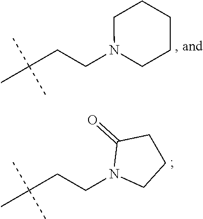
C(CCN1CCCCC1)(C)(C)C.C(CCN1CCCC1=O)(C)(C)C
